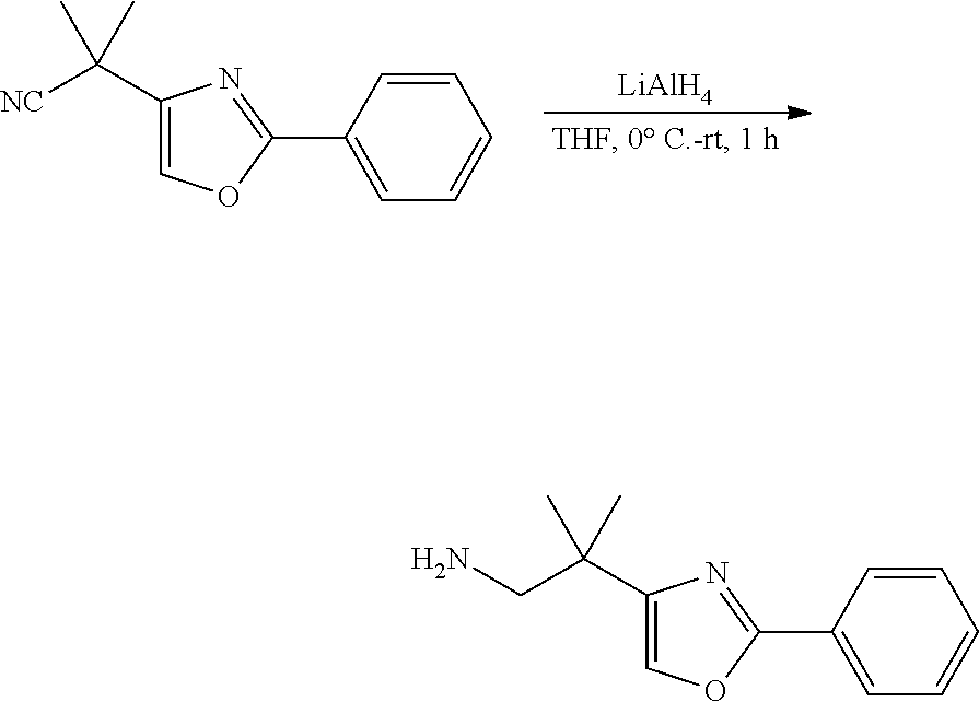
[LiAlH4].C1(C([NC])(C)C)=COC(C2=CC=CC=C2)=N1.C1(C(CN)(C)C)=COC(C2=CC=CC=C2)=N1
